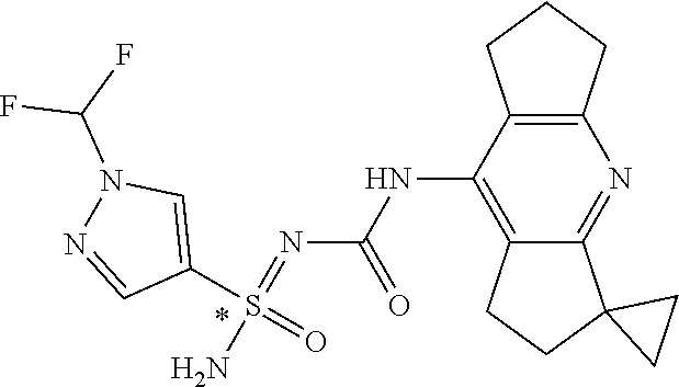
C12=C(C(NC(N=S(N)(C3=CN(C(F)F)N=C3)=O)=O)=C3C(=N1)C1(CC3)CC1)CCC2
